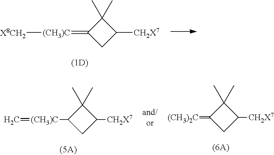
C1(C)(C)C(=[(CH3)C][X8CH2])CC1[CH2X7].C1(C)(C)C(=[(CH3)2C])CC1[CH2X7].C1(C)(C)C([(CH3)C]=C)CC1[CH2X7]
